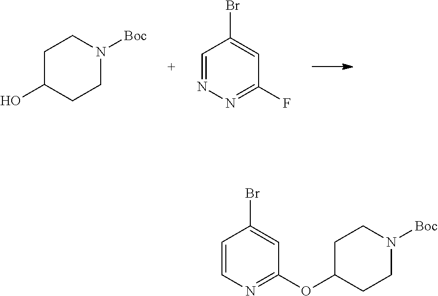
OC1CCN([Boc])CC1.C1=NN=C(F)C=C1Br.C1=CN=C(OC2CCN([Boc])CC2)C=C1Br
